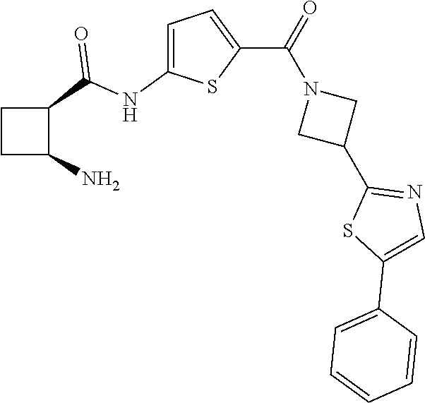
C1(C(NC2=CC=C(C(=O)N3CC(C4=NC=C(C5=CC=CC=C5)S4)C3)S2)=O)C(N)CC1
